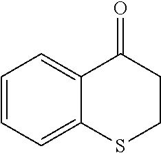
C1=CC=C2C(=C1)C(=O)CCS2
